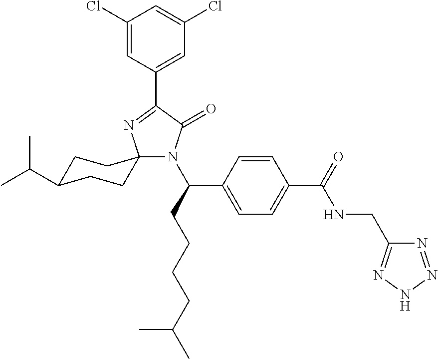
C1(Cl)=CC(C2=NC3(N(C(C4=CC=C(C(NCC5=NNN=N5)=O)C=C4)CCCCC(C)C)C2=O)CCC(C(C)C)CC3)=CC(Cl)=C1
